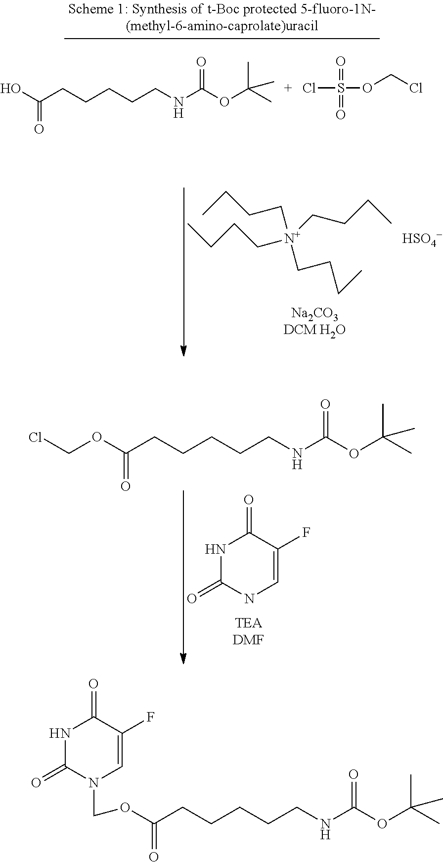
N1C(=O)NC=C(F)C1=O.O(C(CCCCCNC(OC(C)(C)C)=O)=O)CCl.OC(CCCCCNC(OC(C)(C)C)=O)=O.ClS(=O)(=O)OCCl.CCCC[N+](CCCC)(CCCC)CCCC.[HSO4-].O(C(CCCCCNC(OC(C)(C)C)=O)=O)CN1C=C(F)C(=O)NC1=O
